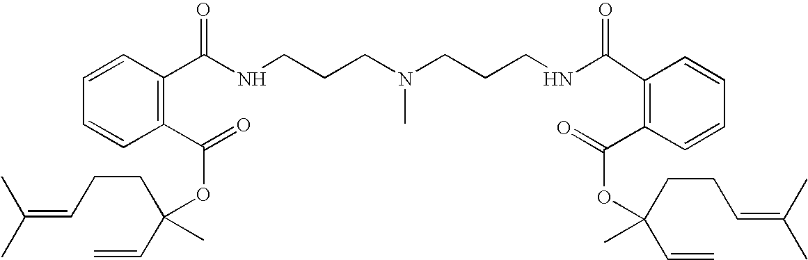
C1(C(OC(CCC=C(C)C)(C=C)C)=O)=C(C(NCCCN(C)CCCNC(=O)C2=C(C(=O)OC(C=C)(CCC=C(C)C)C)C=CC=C2)=O)C=CC=C1
